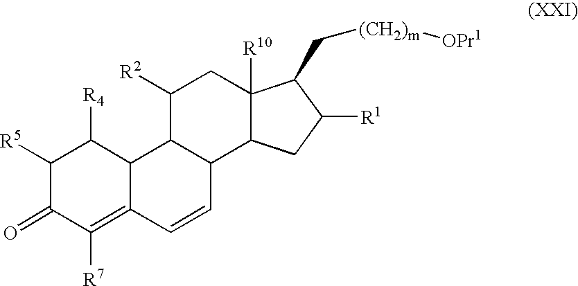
C12=C([R7])C(=O)C([R5])C([R4])C1C1C(C=C2)C2C([R10])(CC1[R2])C(C[(CH2)m][OPr1])C([R1])C2
